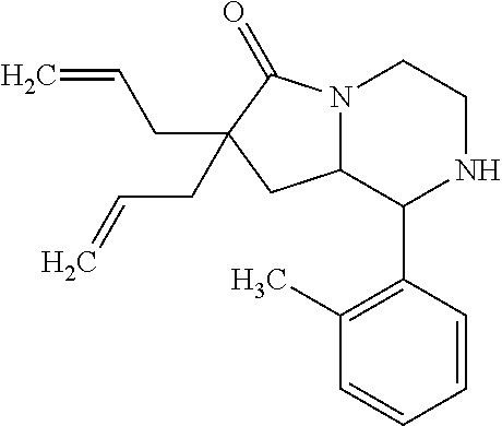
N1C(C2=C(C)C=CC=C2)C2N(CC1)C(=O)C(CC=C)(CC=C)C2
